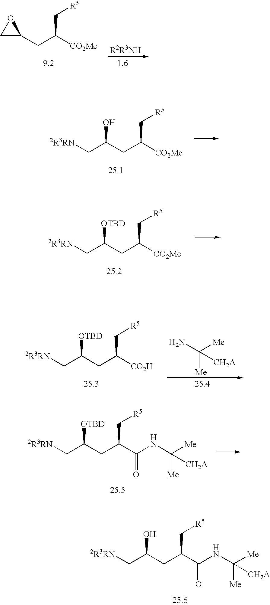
[2R3RN]CC(CC([CO2Me])C[R5])O.[2R3RN]CC(CC([CO2Me])C[R5])[OTBD].[Me]C(N)([Me])[CH2A].[2R3RN]CC(CC([CO2H])C[R5])[OTBD].[2R3RN]CC(CC(C(NC([Me])([Me])[CH2A])=O)C[R5])[OTBD].[2R3RN]CC(CC(C(NC([Me])([Me])[CH2A])=O)C[R5])O.C1C(CC([CO2Me])C[R5])O1
